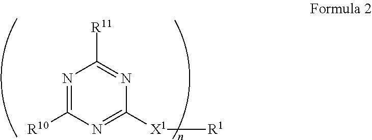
N1=C([R10])N=C([X1][R1])N=C1[R11]
